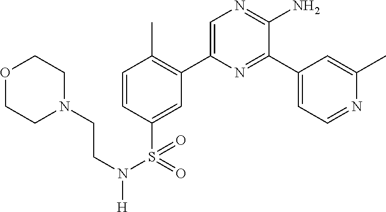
C1=CC(S(=O)(N(CCN2CCOCC2)[H])=O)=CC(C2=CN=C(N)C(C3=CC=NC(C)=C3)=N2)=C1C
